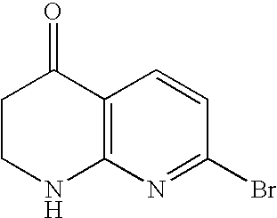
C1CNC2=C(C1=O)C=CC(Br)=N2
